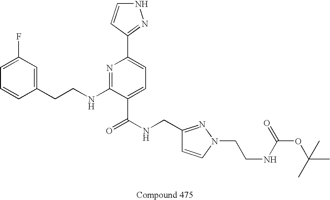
C1=CC(CCNC2=NC(C3=NNC=C3)=CC=C2C(NCC2=NN(CCNC(=O)OC(C)(C)C)C=C2)=O)=CC(F)=C1
